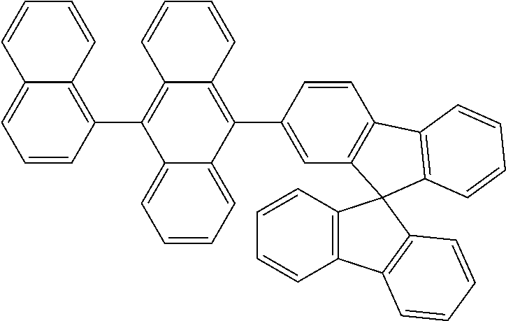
C1=CC(C2=C3C(=C(C4=CC5=C(C=C4)C4=C(C=CC=C4)C54C5=C(C=CC=C5)C5=C4C=CC=C5)C4=CC=CC=C24)C=CC=C3)=C2C(=C1)C=CC=C2
